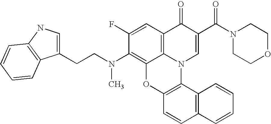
C1(F)=CC2=C3C(=C1N(CCC1=CNC4=C1C=CC=C4)C)OC1=C(N3C=C(C(N3CCOCC3)=O)C2=O)C2=C(C=C1)C=CC=C2
